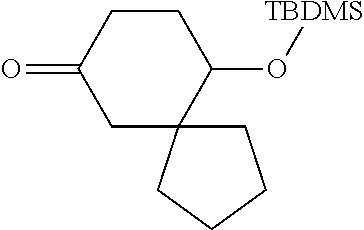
C1C(=O)CCC(O[TBDMS])C12CCCC2
